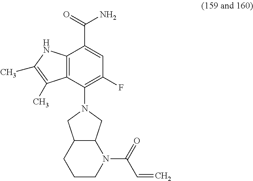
C12=C(C(N3CC4C(CCCN4C(C=C)=O)C3)=C(F)C=C1C(N)=O)C(C)=C(C)N2
